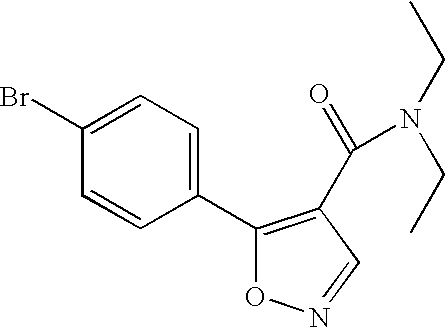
C1(C2=C(C(=O)N(CC)CC)C=NO2)=CC=C(Br)C=C1
